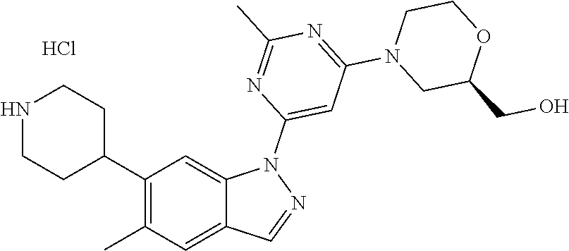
C1(C2CCNCC2)=C(C)C=C2C(=C1)N(C1=CC(N3CC(CO)OCC3)=NC(C)=N1)N=C2.Cl
